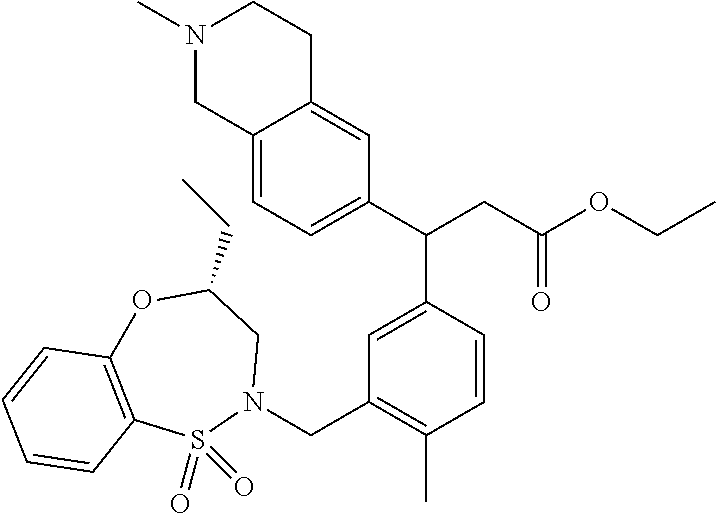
C12=CC=C(C(CC(OCC)=O)C3=CC(CN4CC(CC)OC5=C(S4(=O)=O)C=CC=C5)=C(C)C=C3)C=C1CCN(C)C2
